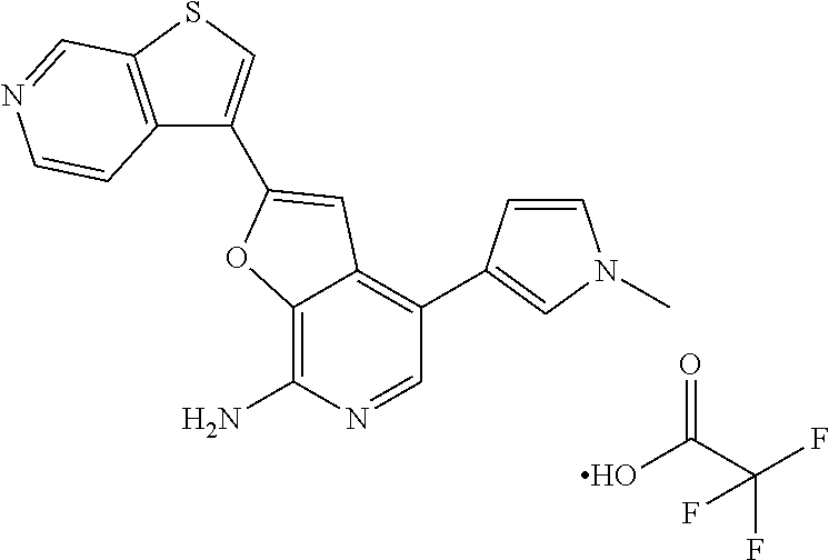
C12=C(N)N=CC(C3=CN(C)C=C3)=C1C=C(C1=CSC3=C1C=CN=C3)O2.OC(C(F)(F)F)=O
